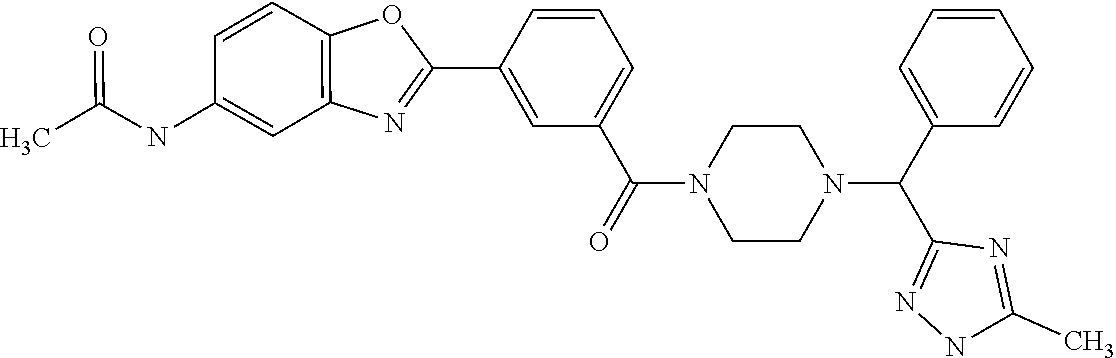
C1=C(C2=NC3=C(C=CC(NC(C)=O)=C3)O2)C=CC=C1C(=O)N1CCN(C(C2=CC=CC=C2)C2=NNC(C)=N2)CC1
